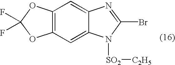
C12=C(OC(F)(F)O1)C=C1C(=C2)N([SO2][C2H5])C(Br)=N1
